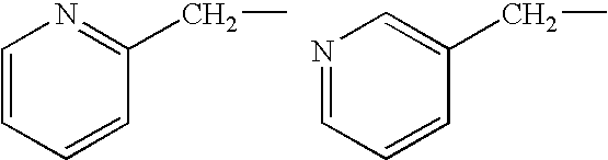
C1=CC=CC(CC)=N1.N1=CC=CC(CC)=C1
